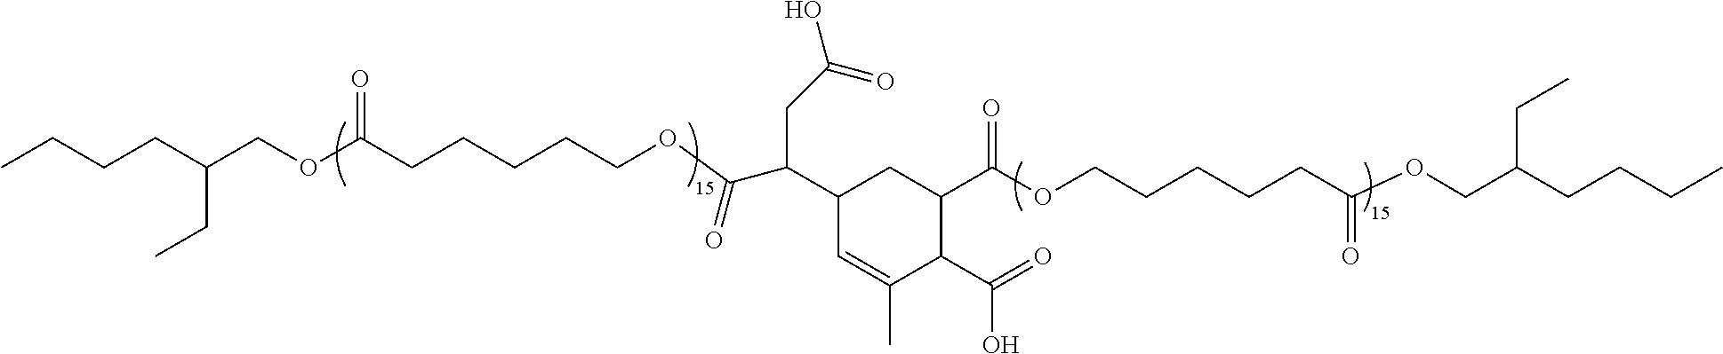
CCCCC(COC(CCCCCOC(=O)C(C1CC(C(OCCCCCC(OCC(CCCC)CC)=O)=O)C(C(O)=O)C(C)=C1)CC(=O)O)=O)CC
